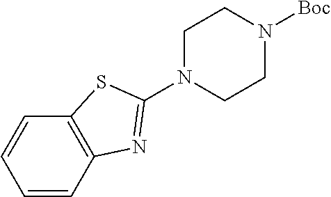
C12=C(C=CC=C1)SC(N1CCN([Boc])CC1)=N2
